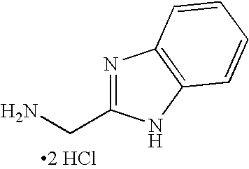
NCC1=NC2=C(N1)C=CC=C2.[2 HCl]
